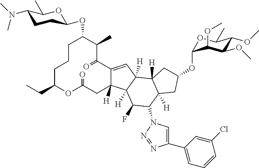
C1CCC(CC)OC(=O)CC2([H])C(=CC3([H])C2([H])C(F)C(N2C=C(C4=CC=CC(Cl)=C4)N=N2)C2([H])C3([H])CC(OC3OC(C)C(OC)C(OC)C3OC)C2)C(=O)C(C)C1OC1CCC(N(C)C)C(C)O1
